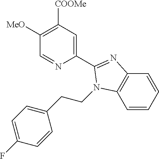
C1([MeO])=C([COOMe])C=C(C2=NC3=C(C=CC=C3)N2CCC2=CC=C(F)C=C2)N=C1
